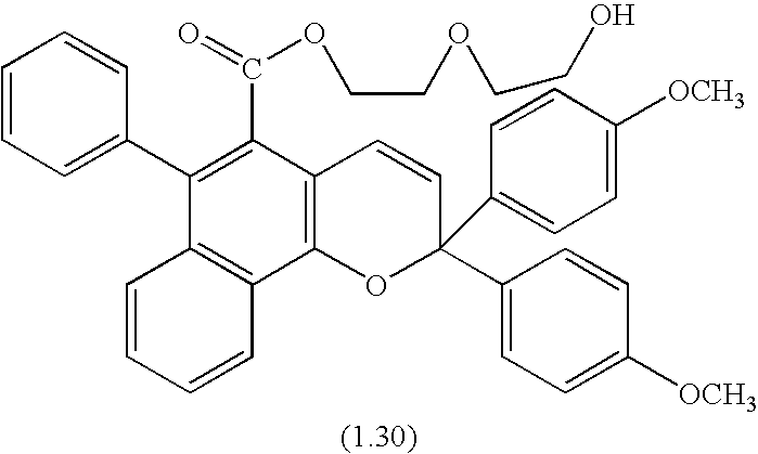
C1=CC=C(C2=C(C(=O)OCCOCCO)C3=C(C4=C2C=CC=C4)OC(C2=CC=C([OCH3])C=C2)(C2=CC=C([OCH3])C=C2)C=C3)C=C1
